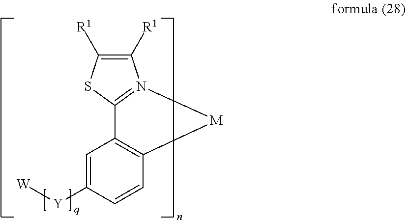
C1([R1])=C([R1])SC2=N1[M]C1=C2C=C([Y][W])C=C1
